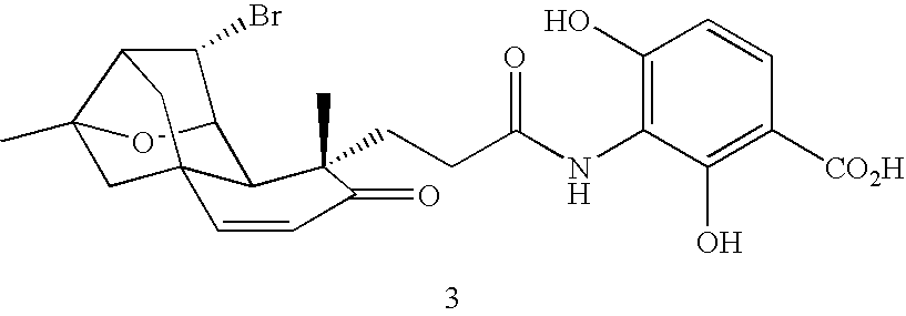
C12OC3(C)C(CC4(C1C(C)(CCC(NC1=C(O)C=CC([CO2H])=C1O)=O)C(=O)C=C4)C3)C2Br
